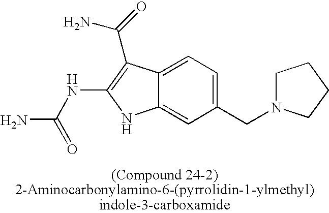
C12=CC=C(CN3CCCC3)C=C1NC(NC(N)=O)=C2C(N)=O
